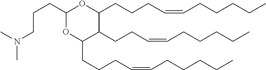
C(CN(C)C)CC1OC(CCCC=CCCCCC)C(CCC=CCCCCC)C(CCCC=CCCCCC)O1
